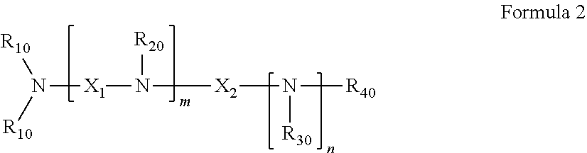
[X1](N([R10])[R10])N([X2]N([R40])[R30])[R20]
